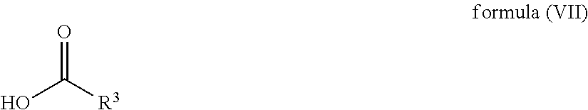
OC([R3])=O
